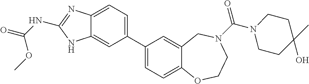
C12=CC=C(C3=CC=C4C(=C3)CN(C(N3CCC(O)(C)CC3)=O)CCO4)C=C1NC(NC(=O)OC)=N2
